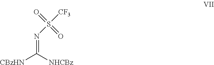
N(=C([NHCBz])[CBzHN])S([CF3])(=O)=O
